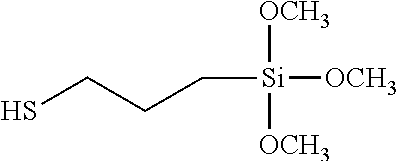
SCCC[Si]([OCH3])([OCH3])[OCH3]
